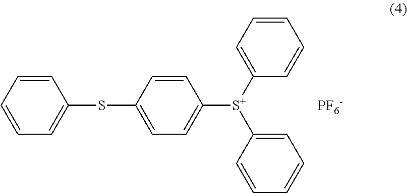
C1=CC=CC=C1SC1=CC=C([S+](C2=CC=CC=C2)C2=CC=CC=C2)C=C1.[PF6-]
